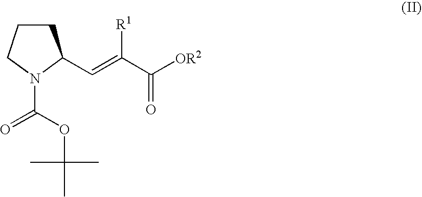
C1CCN(C(=O)OC(C)(C)C)C1C=C(C([OR2])=O)[R1]
